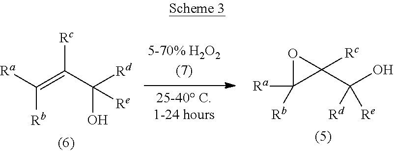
[Ra]C(=C(C([Rd])(O)[Re])[Rc])[Rb].C1([Rb])([Ra])C(C(O)([Rd])[Re])([Rc])O1
